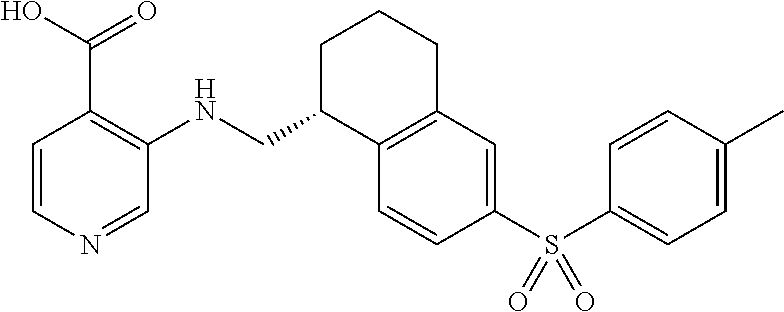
C1=CN=CC(NCC2C3=C(CCC2)C=C(S(C2=CC=C(C)C=C2)(=O)=O)C=C3)=C1C(O)=O
